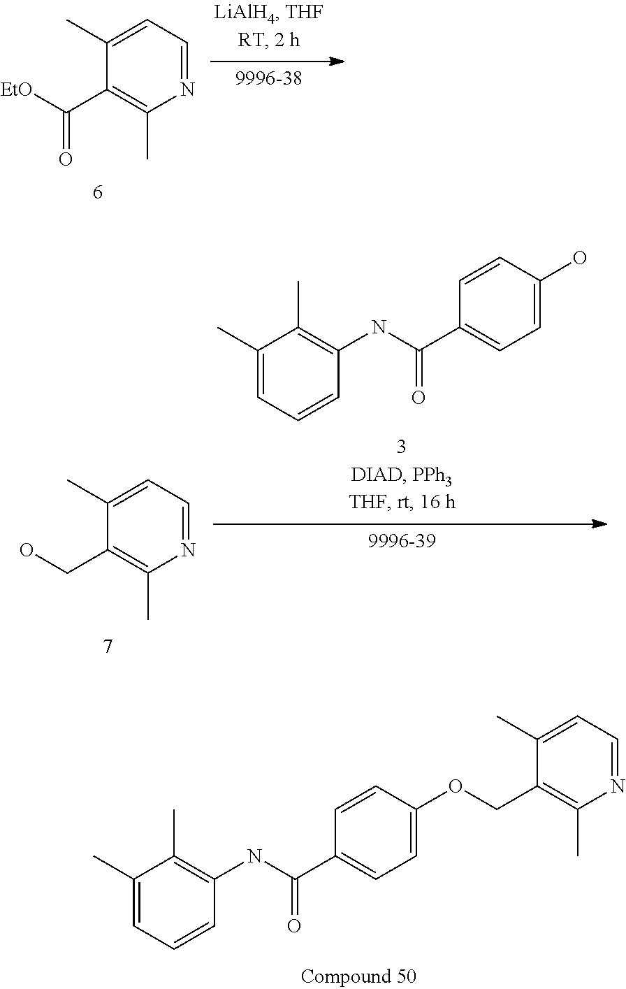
N1=CC=C(C)C(C([EtO])=O)=C1C.C1=C(C)C(C)=C(NC(C2=CC=C(O)C=C2)=O)C=C1.N1=CC=C(C)C(CO)=C1C.C1=C(C)C(C)=C(NC(C2=CC=C(OCC3=C(C)N=CC=C3C)C=C2)=O)C=C1
